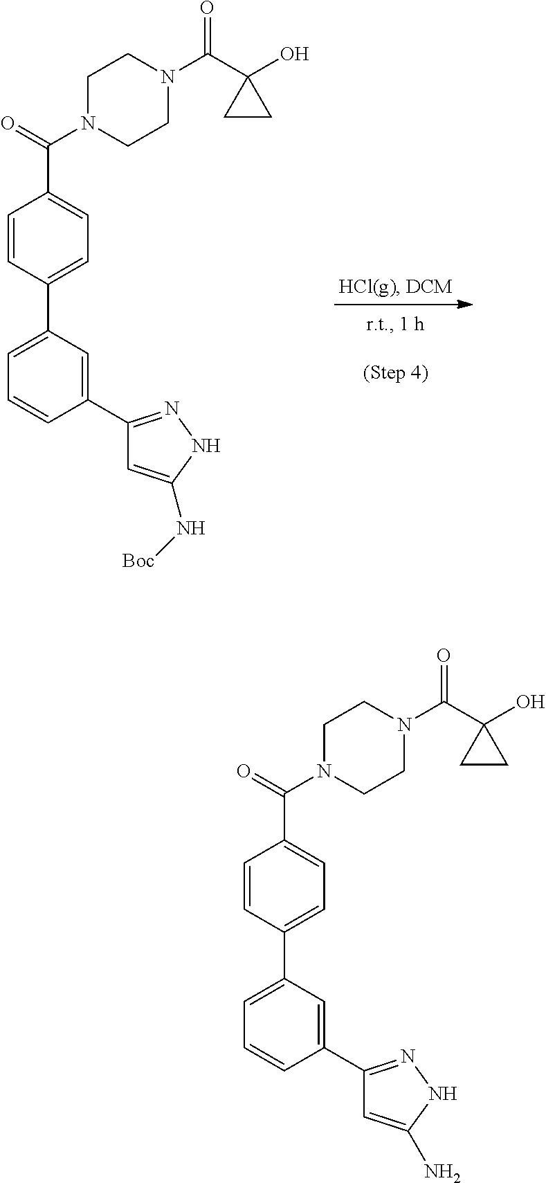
C1=C(C2=CC=C(C(=O)N3CCN(C(C4(O)CC4)=O)CC3)C=C2)C=C(C2=NNC(N[Boc])=C2)C=C1.C1=C(C2=CC=C(C(=O)N3CCN(C(C4(O)CC4)=O)CC3)C=C2)C=C(C2=NNC(N)=C2)C=C1
